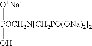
[O+Na-][POCH2N[CH2PO(ONa)2]2]O
